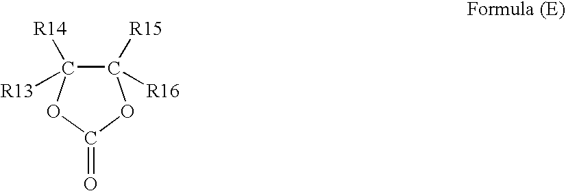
C1([R15])([R16])C([R14])([R13])OC(=O)O1
